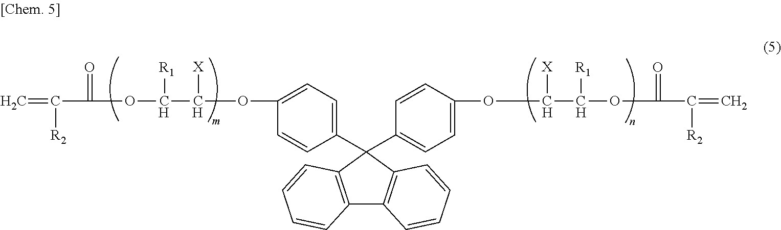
O(C(C([R1])OC(=O)C([R2])=C)[X])C1=CC=C(C2(C3=CC=C(OC([X])C([R1])OC(=O)C([R2])=C)C=C3)C3=C(C4=C2C=CC=C4)C=CC=C3)C=C1
